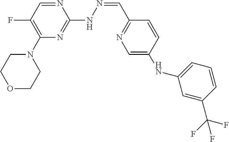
N(=CC1=NC=C(NC2=CC=CC(C(F)(F)F)=C2)C=C1)NC1=NC(N2CCOCC2)=C(F)C=N1
